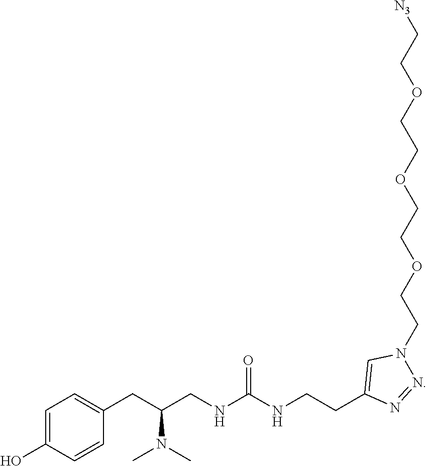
C1=C(O)C=CC(CC(N(C)C)CNC(NCCC2=CN(CCOCCOCCOCC[N3])N=N2)=O)=C1
